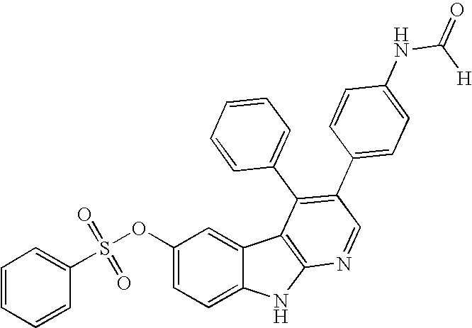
C1=CC=CC=C1S(OC1=CC=C2C(=C1)C1=C(N2)N=CC(C2=CC=C(NC(=O)[H])C=C2)=C1C1=CC=CC=C1)(=O)=O
